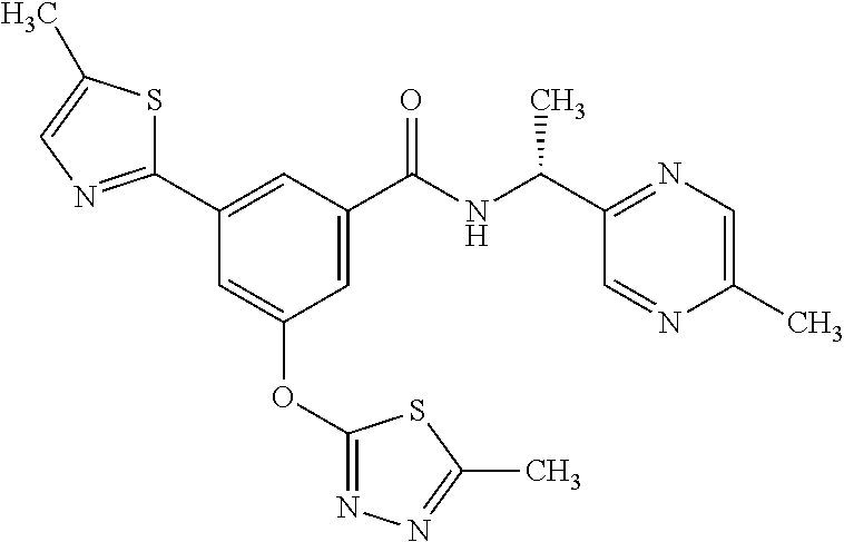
C1(C2=NC=C(C)S2)=CC(C(NC(C2=NC=C(C)N=C2)C)=O)=CC(OC2=NN=C(C)S2)=C1
